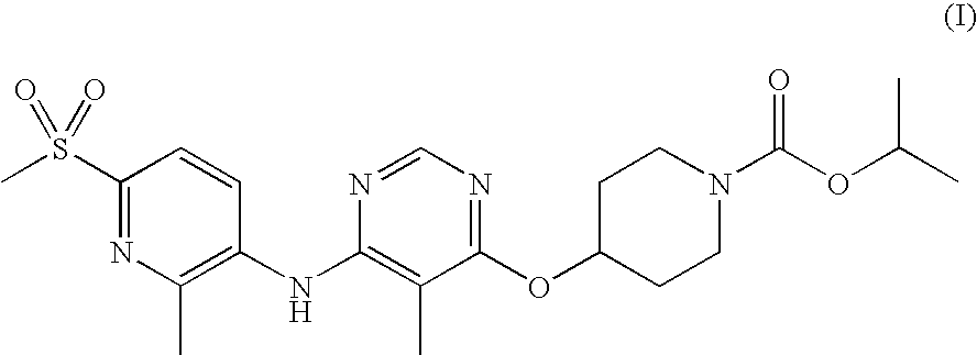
C1(S(C)(=O)=O)=NC(C)=C(NC2=C(C)C(OC3CCN(C(OC(C)C)=O)CC3)=NC=N2)C=C1
